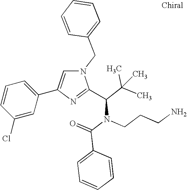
N1(CC2=CC=CC=C2)C=C(C2=CC=CC(Cl)=C2)N=C1C(C(C)(C)C)N(C(=O)C1=CC=CC=C1)CCCN
